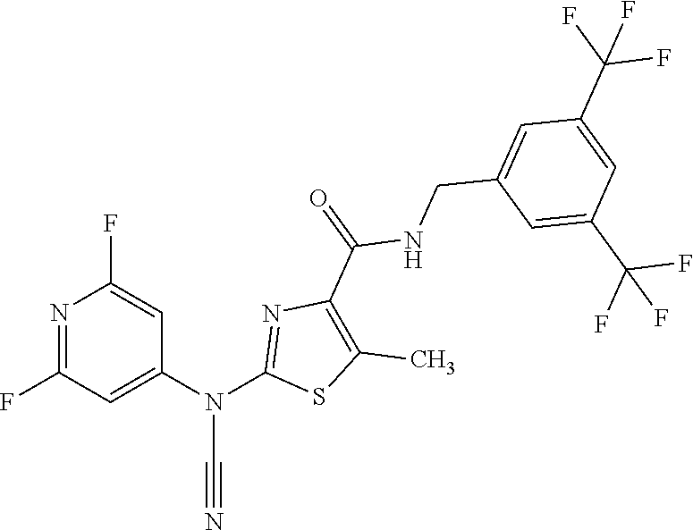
N1=C(F)C=C(N(C2=NC(C(NCC3=CC(C(F)(F)F)=CC(C(F)(F)F)=C3)=O)=C(C)S2)C#N)C=C1F
